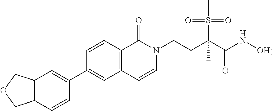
C12=C(C=C(C3=CC4=C(C=C3)C(=O)N(CCC(C(N[OH])=O)(C)S(C)(=O)=O)C=C4)C=C1)COC2
